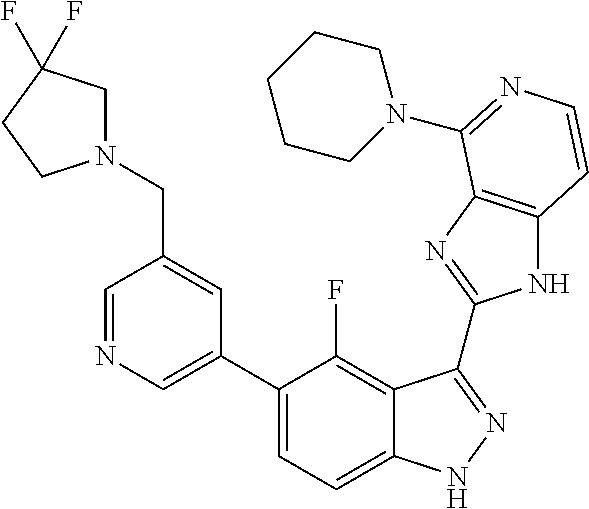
C1=C(C2=CC=C3C(=C2F)C(C2=NC4=C(N2)C=CN=C4N2CCCCC2)=NN3)C=C(CN2CC(F)(F)CC2)C=N1
